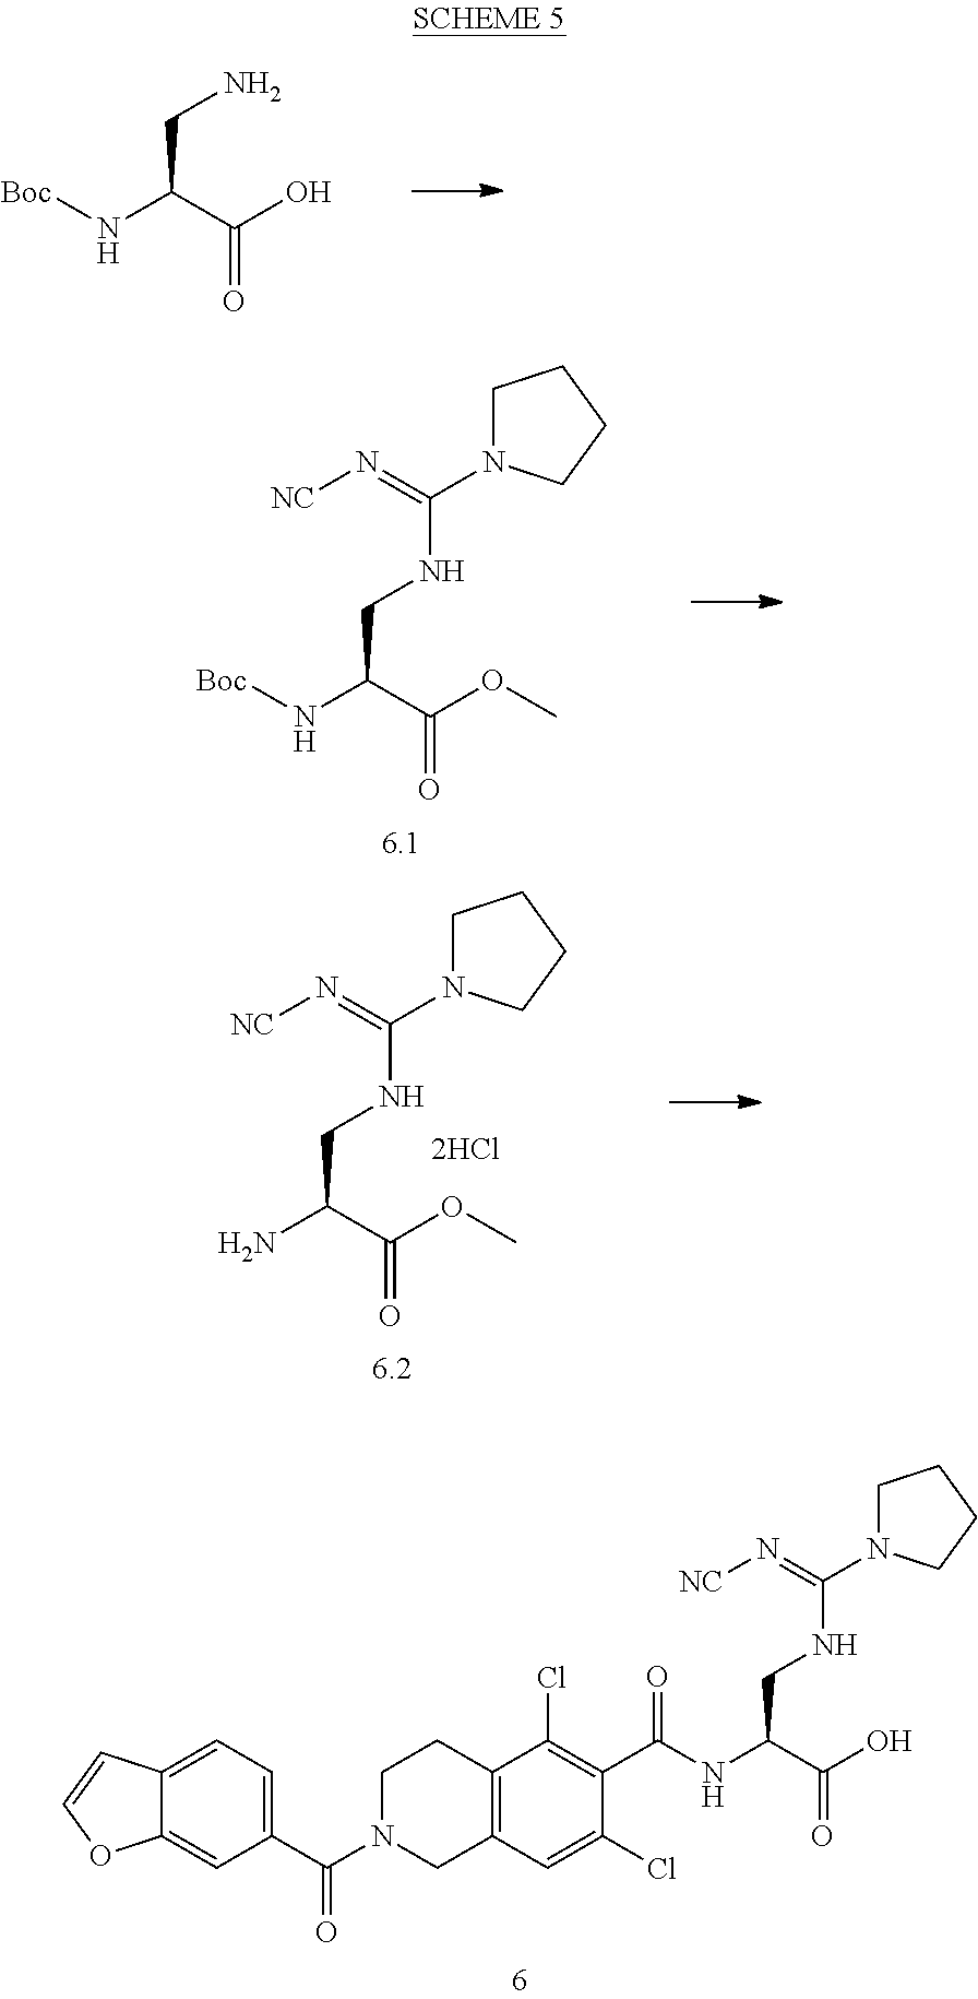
C(C(C(O)=O)N[Boc])N.C(C(C(OC)=O)N[Boc])NC(N1CCCC1)=N[NC].C(C(C(OC)=O)N)NC(N1CCCC1)=N[NC].C12=CC=C(C(N3CCC4=C(C3)C=C(Cl)C(C(=O)NC(CNC(N3CCCC3)=N[NC])C(O)=O)=C4Cl)=O)C=C1OC=C2
